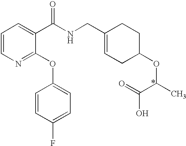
C1=CN=C(OC2=CC=C(F)C=C2)C(C(NCC2=CCC(OC(C(=O)O)C)CC2)=O)=C1
